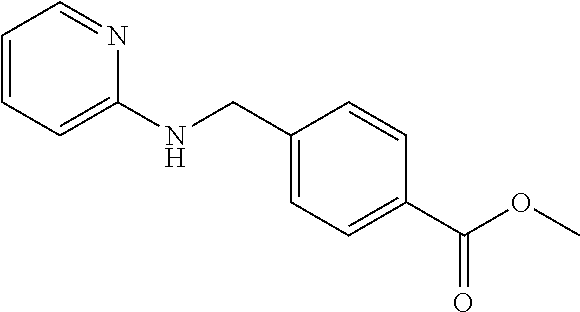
C1(CNC2=CC=CC=N2)=CC=C(C(OC)=O)C=C1
